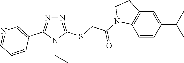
N1=C(SCC(=O)N2C3=C(C=C(C(C)C)C=C3)CC2)N(CC)C(C2=CN=CC=C2)=N1
